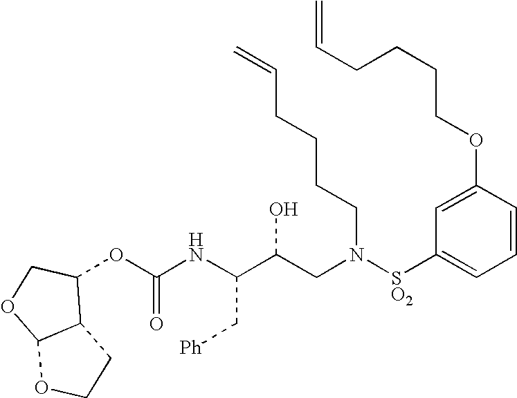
C(NC(C(CN([SO2]C1=CC=CC(OCCCCC=C)=C1)CCCCC=C)O)C[Ph])(=O)OC1C2C(OC1)OCC2
